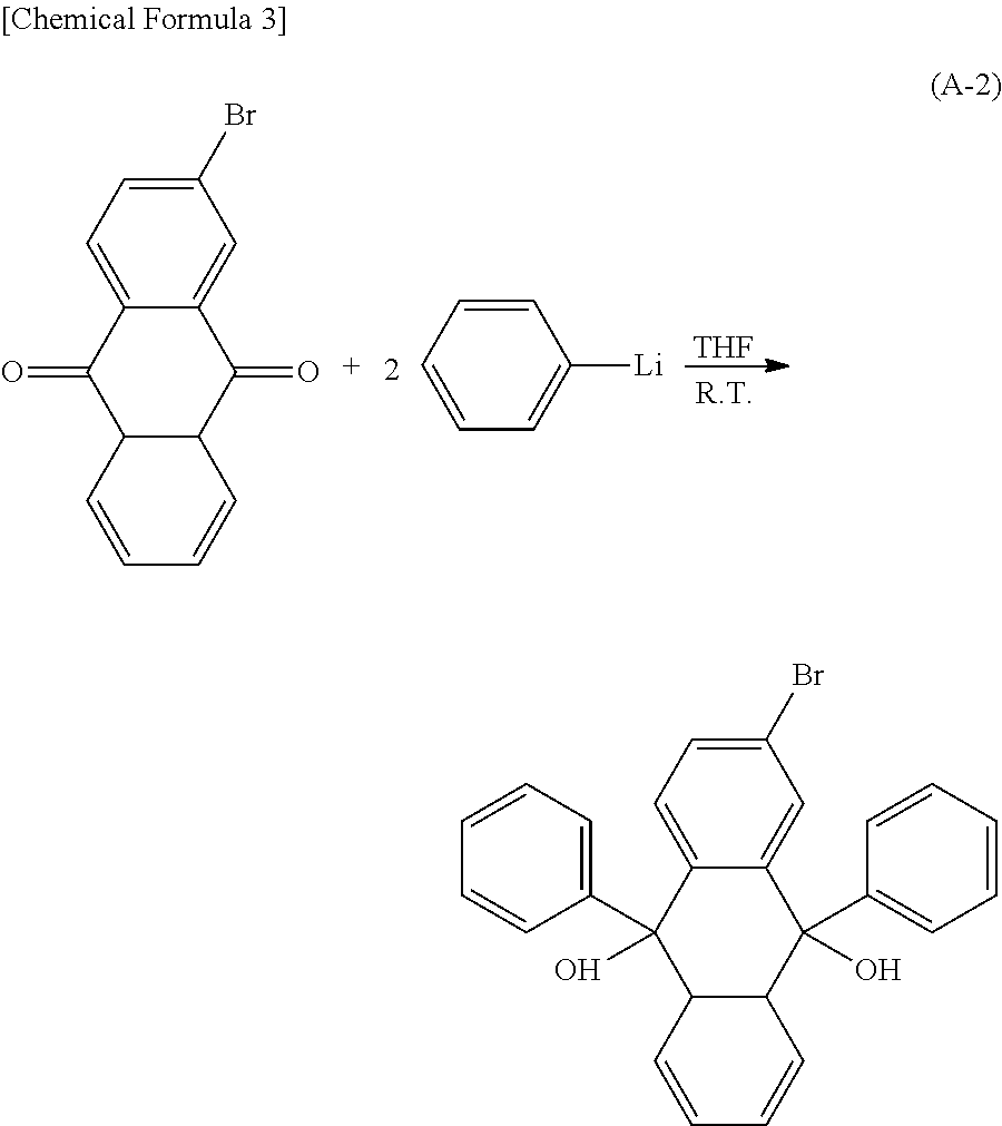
[THF].C1(Br)=CC=C2C(=C1)C(=O)C1C(C2=O)C=CC=C1.C1=CC=CC=C1[Li].C1(Br)=CC=C2C(=C1)C(C1=CC=CC=C1)(O)C1C(C2(C2=CC=CC=C2)O)C=CC=C1
